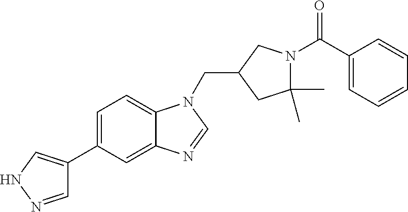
C1(CN2C3=CC=C(C4=CNN=C4)C=C3N=C2)CC(C)(C)N(C(C2=CC=CC=C2)=O)C1
